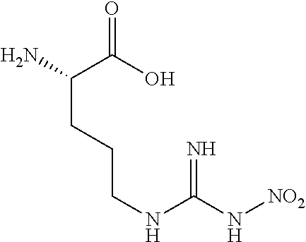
C(CCCNC(=N)N[NO2])(N)C(O)=O
